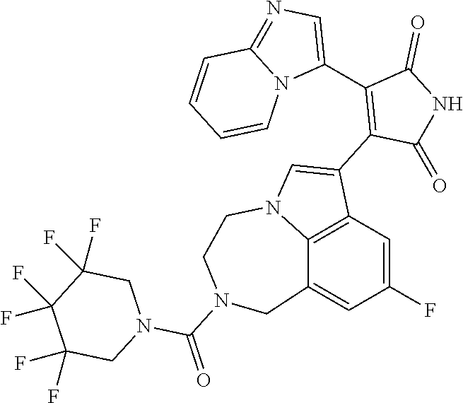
C12=C3C=C(F)C=C1CN(C(=O)N1CC(F)(F)C(F)(F)C(F)(F)C1)CCN2C=C3C1=C(C2=CN=C3N2C=CC=C3)C(=O)NC1=O
